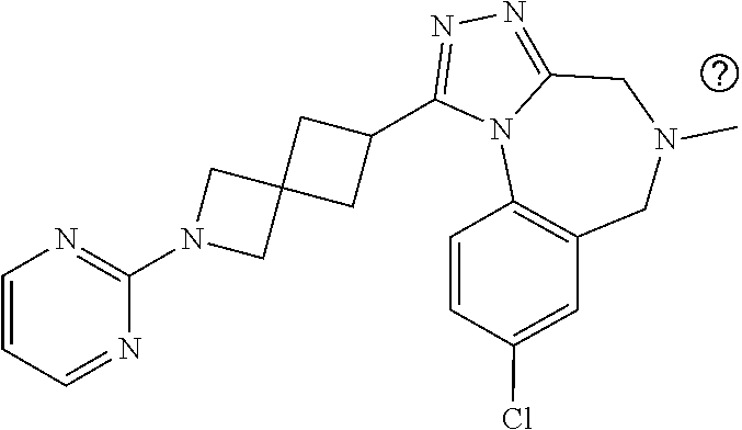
C1=CC=NC(N2CC3(C2)CC(C2=NN=C4N2C2=C(CN(C)C4)C=C(Cl)C=C2)C3)=N1
